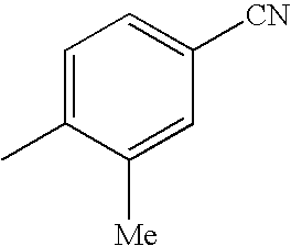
C1=C(C)C([Me])=CC([CN])=C1
